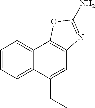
C12=CC=CC=C1C(CC)=CC1=C2OC(N)=N1
